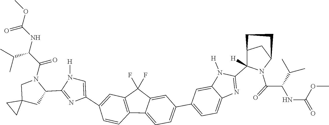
COC(=O)NC(C(C)C)C(=O)N1CC2(CC1C1=NC(C3=CC4=C(C=C3)C3=CC=C(C5=CC=C6C(=C5)N([H])C(C5([H])N(C(=O)C(C(C)C)NC(=O)OC)C7CC5CC7)=N6)C=C3C4(F)F)=CN1[H])CC2
